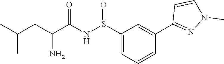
S(NC(C(CC(C)C)N)=O)(=O)C1=CC=CC(C2=NN(C)C=C2)=C1
